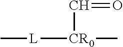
[L]([CR0](C=O)C)C
